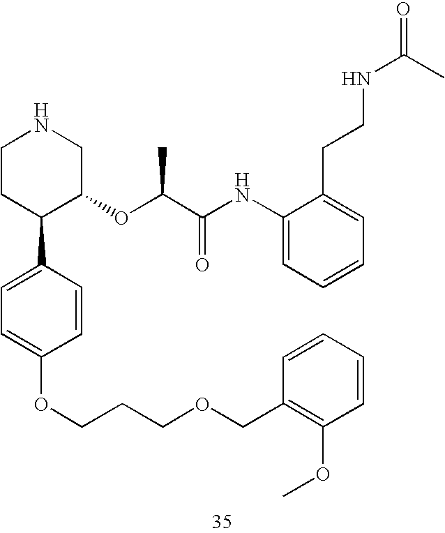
C1CC(C2=CC=C(OCCCOCC3=C(OC)C=CC=C3)C=C2)C(OC(C(NC2=CC=CC=C2CCNC(C)=O)=O)C)CN1
